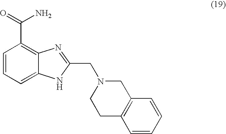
C1=CC=C2C(=C1C(=O)N)N=C(CN1CC3=C(CC1)C=CC=C3)[N H]2
